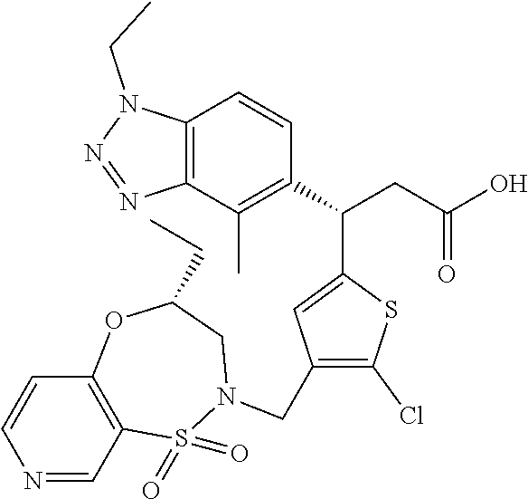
C1=CN=CC2=C1OC(CC)CN(CC1=C(Cl)SC(C(CC(=O)O)C3=C(C)C4=C(C=C3)N(CC)N=N4)=C1)S2(=O)=O
